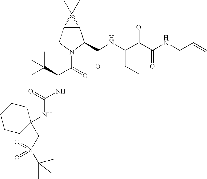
C12C(CN(C(C(NC(=O)NC3(CS(C(C)(C)C)(=O)=O)CCCCC3)C(C)(C)C)=O)C1C(NC(C(C(NCC=C)=O)=O)CCC)=O)C2(C)C
